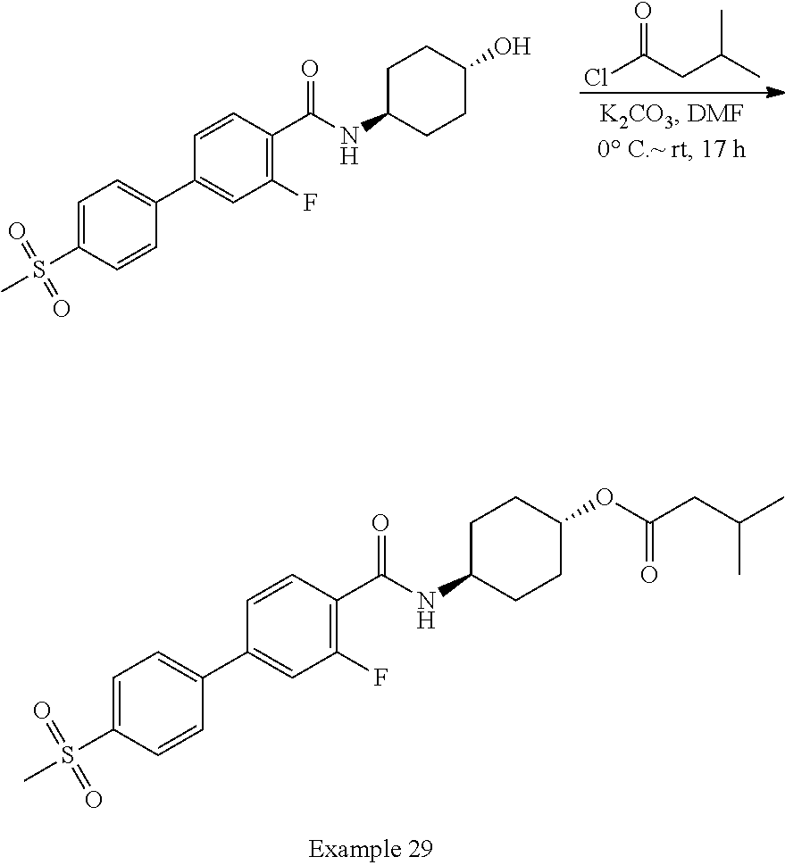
C1=C(S(C)(=O)=O)C=CC(C2=CC(F)=C(C(NC3CCC(O)CC3)=O)C=C2)=C1.O=C(CC(C)C)Cl.C1=C(S(C)(=O)=O)C=CC(C2=CC(F)=C(C(NC3CCC(OC(CC(C)C)=O)CC3)=O)C=C2)=C1
